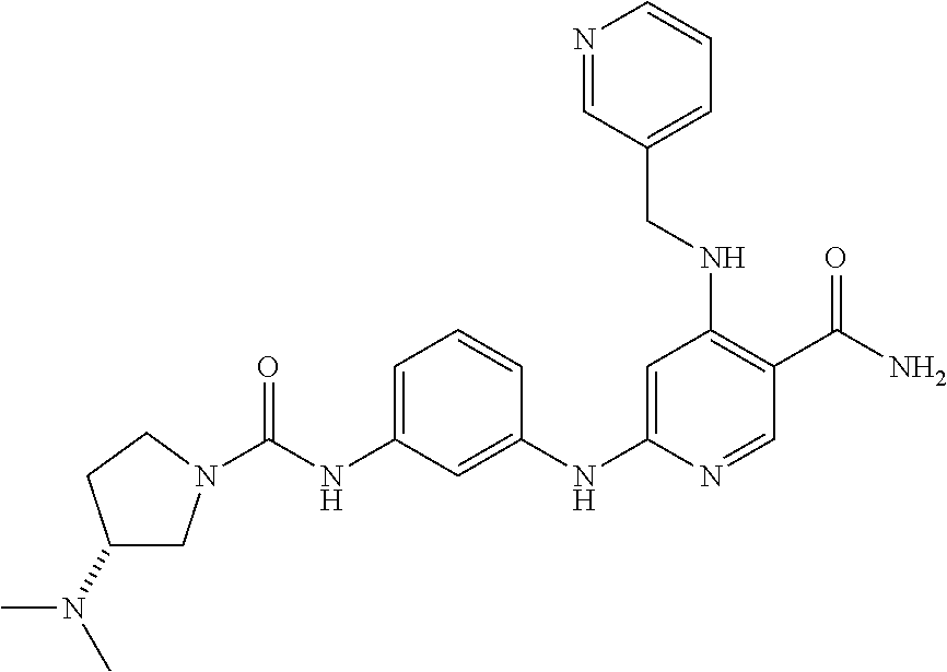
C1=C(NC(=O)N2CC(N(C)C)CC2)C=C(NC2=CC(NCC3=CC=CN=C3)=C(C(N)=O)C=N2)C=C1
